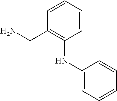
C1=CC=CC(CN)=C1NC1=CC=CC=C1
